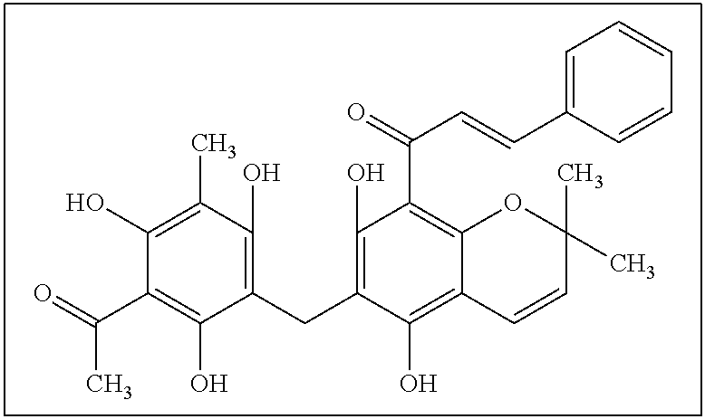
C1(O)=C(C)C(O)=C(CC2=C(O)C(C(C=CC3=CC=CC=C3)=O)=C3C(=C2O)C=CC(C)(C)O3)C(O)=C1C(=O)C
